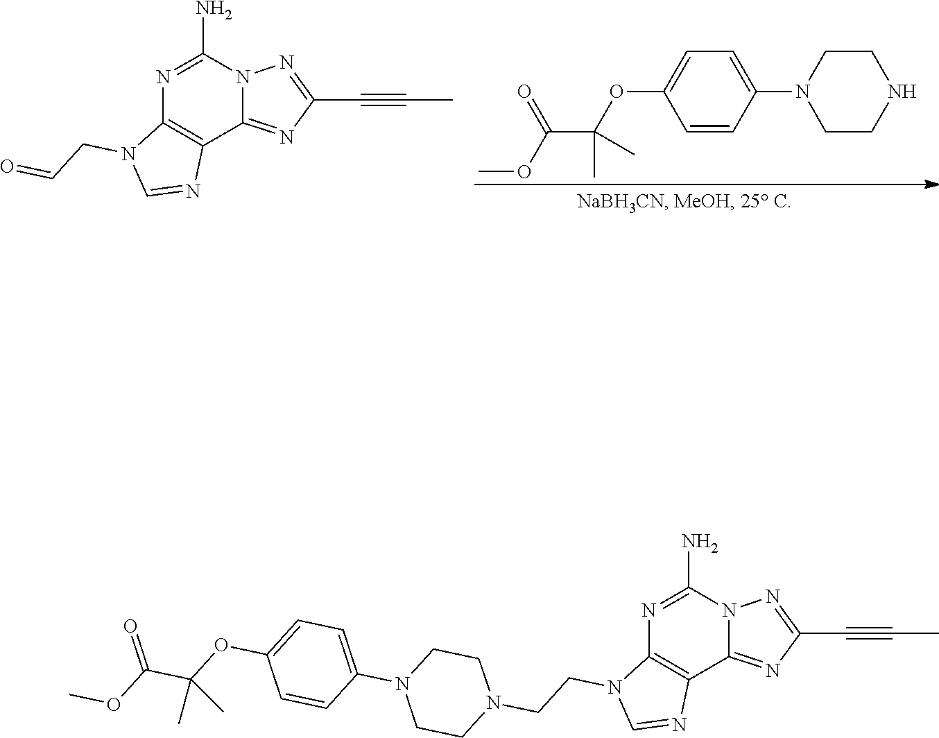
COC(C(OC1=CC=C(N2CCNCC2)C=C1)(C)C)=O.N1=C(N)N2C(=NC(C#CC)=N2)C2=C1N(CC=O)C=N2.N1=C(N)N2C(=NC(C#CC)=N2)C2=C1N(CCN1CCN(C3=CC=C(OC(C(OC)=O)(C)C)C=C3)CC1)C=N2
